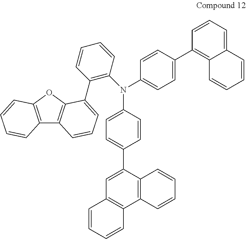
C1=C(N(C2=CC=C(C3=C4C(=CC=C3)C=CC=C4)C=C2)C2=C(C3=CC=CC4=C3OC3=C4C=CC=C3)C=CC=C2)C=CC(C2=CC3=C(C4=C2C=CC=C4)C=CC=C3)=C1
